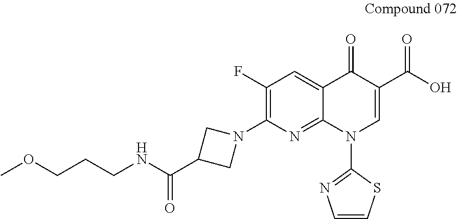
C1(N2CC(C(=O)NCCCOC)C2)=C(F)C=C2C(=N1)N(C1=NC=CS1)C=C(C(=O)O)C2=O
